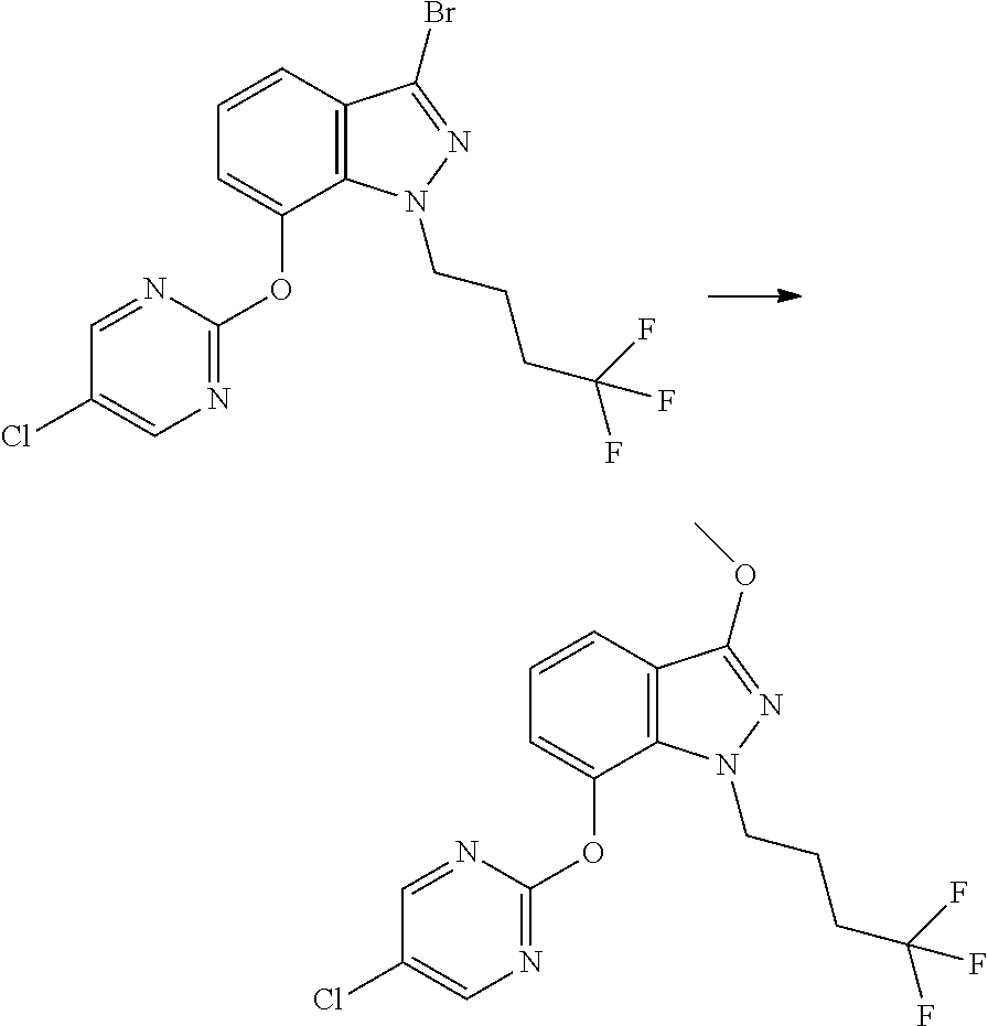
C12=C(N(CCCC(F)(F)F)N=C1Br)C(OC1=NC=C(Cl)C=N1)=CC=C2.C12=C(N(CCCC(F)(F)F)N=C1OC)C(OC1=NC=C(Cl)C=N1)=CC=C2
